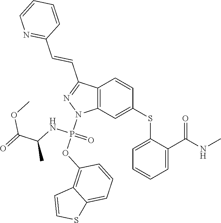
C1(SC2=CC3=C(C=C2)C(C=CC2=NC=CC=C2)=NN3P(OC2=C3C(=CC=C2)SC=C3)(NC(C)C(=O)OC)=O)=CC=CC=C1C(NC)=O
